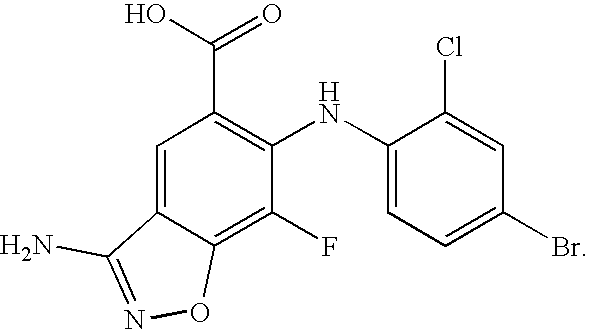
C1(F)=C2C(=CC(C(=O)O)=C1NC1=CC=C(Br)C=C1Cl)C(N)=NO2
